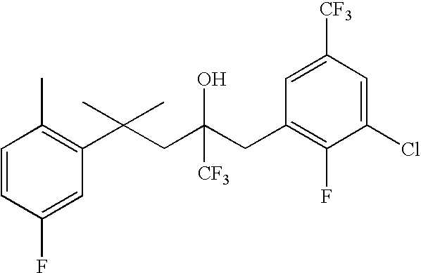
C1(F)=CC(C(CC(CC2=C(F)C(Cl)=CC([CF3])=C2)([CF3])O)(C)C)=C(C)C=C1
